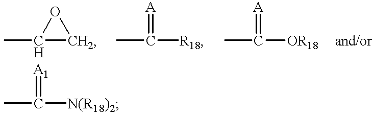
CC1CO1.CC([R18])=[A].CC([OR18])=[A].CC([N(R18)2])=[A1]
